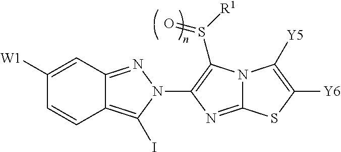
C12=C(I)N(C3=C(S([R1])=O)N4C(=N3)SC([Y6])=C4[Y5])N=C1C=C([W1])C=C2
